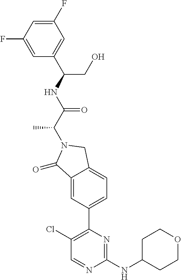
C1(=O)C2=CC(C3=C(Cl)C=NC(NC4CCOCC4)=N3)=CC=C2CN1C(C(NC(C1=CC(F)=CC(F)=C1)CO)=O)C
